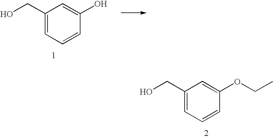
OCC1=CC=CC(O)=C1.OCC1=CC=CC(OCC)=C1
